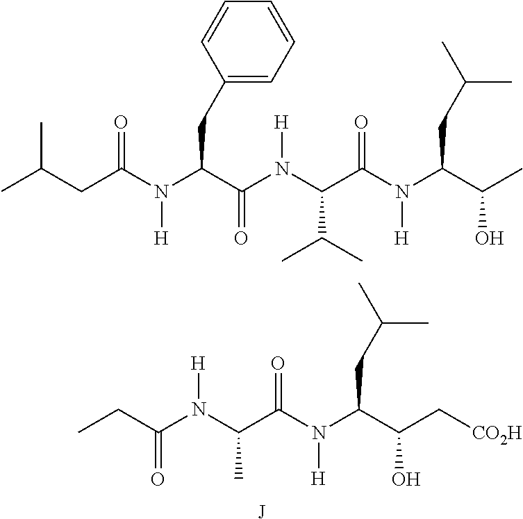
CC(CC(N(C(C(N(C(C(N(C(C(O)C)CC(C)C)[H])=O)C(C)C)[H])=O)CC1=CC=CC=C1)[H])=O)C.C(C(N(C(C(N(C(C(C[CO2H])O)CC(C)C)[H])=O)C)[H])=O)C.[J]
